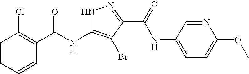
C1=CC=CC(C(NC2=C(Br)C(C(=O)NC3=CC=C(OC)N=C3)=NN2)=O)=C1Cl
